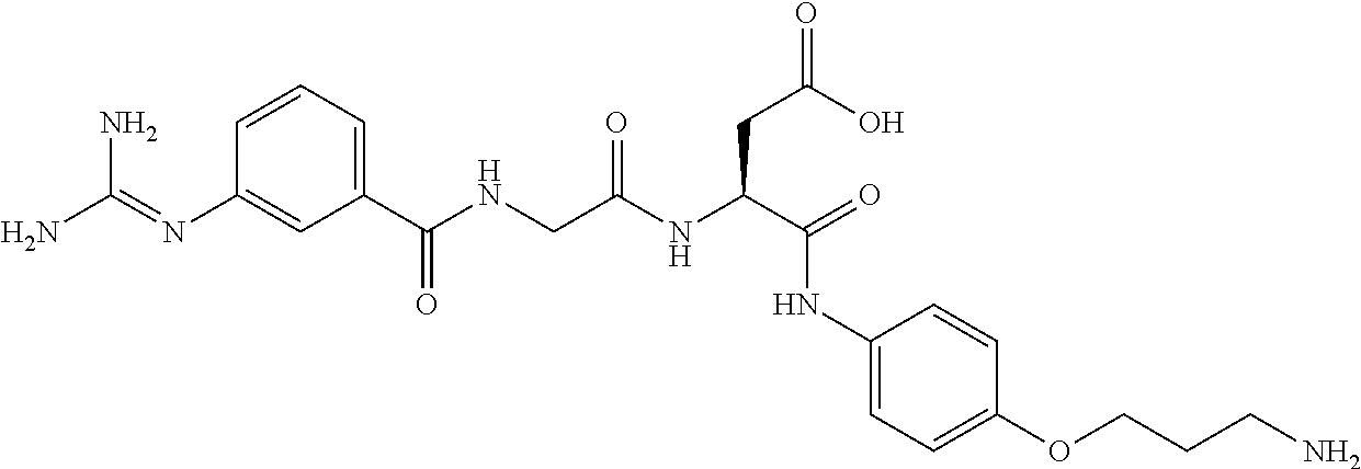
C1=CC=C(C(NCC(NC(C(NC2=CC=C(OCCCN)C=C2)=O)CC(O)=O)=O)=O)C=C1N=C(N)N
